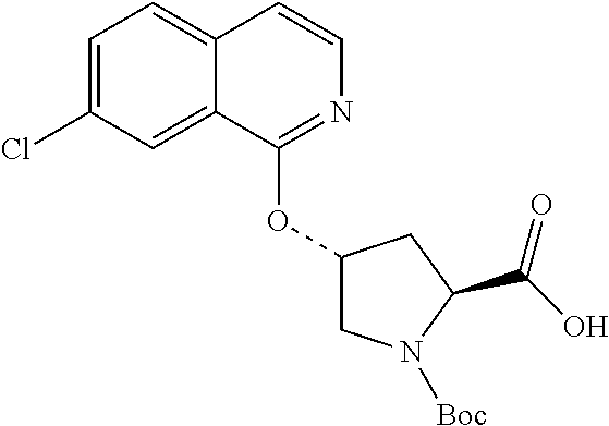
C1=C(Cl)C=C2C(=C1)C=CN=C2OC1CN([Boc])C(C(O)=O)C1
